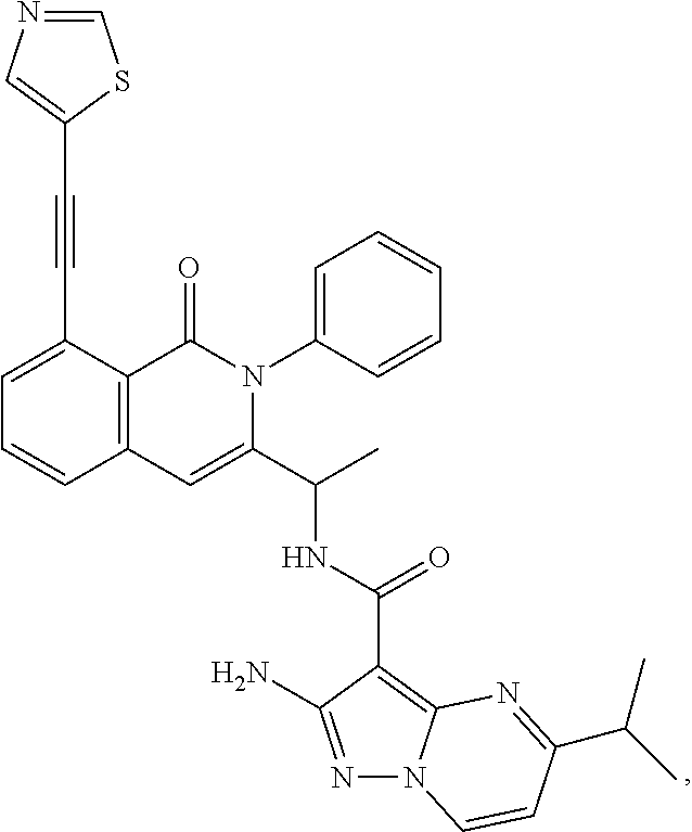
C12=C(C(C#CC3=CN=CS3)=CC=C1)C(=O)N(C1=CC=CC=C1)C(C(C)NC(C1=C3N(N=C1N)C=CC(C(C)C)=N3)=O)=C2
